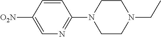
C1=CC([O2N])=CN=C1N1CCN(CC)CC1
